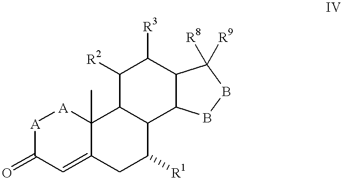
[A]1C(=O)C=C2C(C)([A]1)C1C(C([R1])C2)C2C(C([R3])C1[R2])C([R8])([R9])BB2
